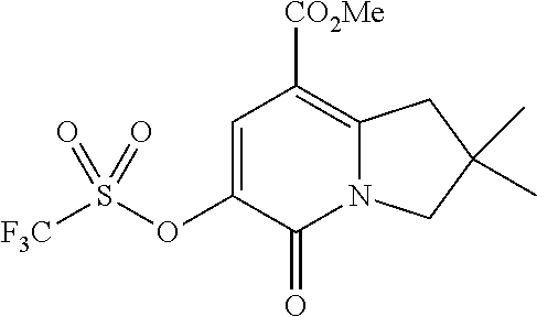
C1=C(OS([F3C])(=O)=O)C(=O)N2C(=C1[CO2Me])CC(C)(C)C2
